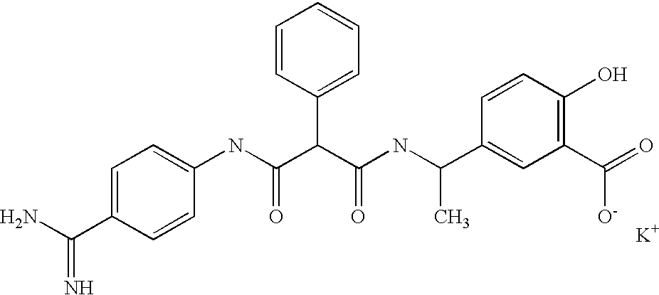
NC(C1=CC=C(NC(C(C(NC(C2=CC(C(=O)[O-])=C(O)C=C2)C)=O)C2=CC=CC=C2)=O)C=C1)=N.[K]
